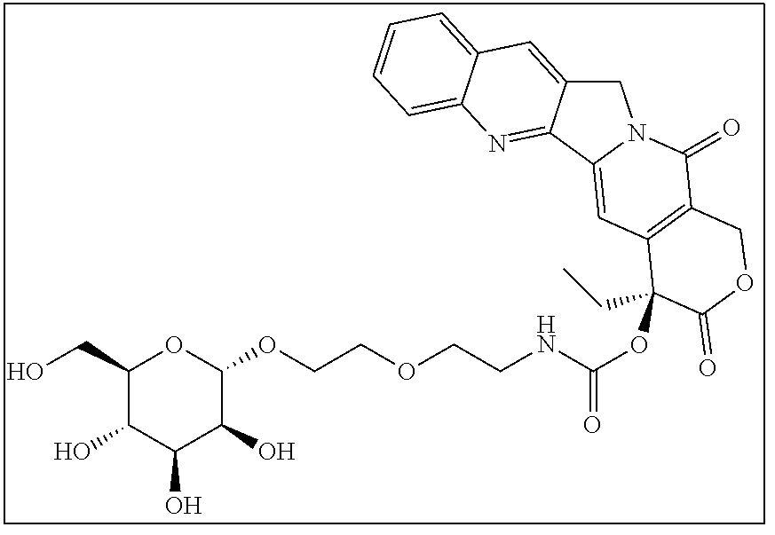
C1(CO)C(O)C(O)C(O)C(OCCOCCNC(=O)OC2(CC)C3=C(C(=O)N4CC5=CC6=CC=CC=C6N=C5C4=C3)COC2=O)O1
